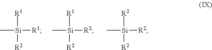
C[Si]([R1])([R1])[R2].C[Si]([R2])([R1])[R2].C[Si]([R2])([R2])[R2]
